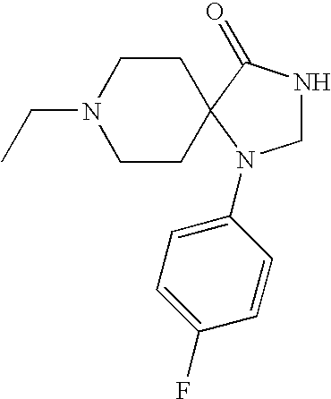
C1NC(=O)C2(N1C1=CC=C(F)C=C1)CCN(CC)CC2
